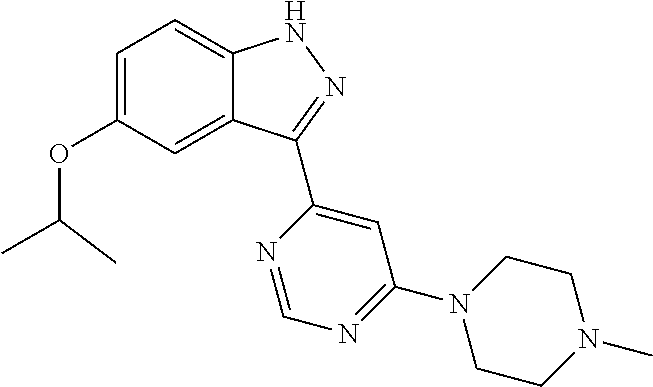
O(C1=CC=C2C(=C1)C(C1=CC(N3CCN(C)CC3)=NC=N1)=NN2)C(C)C
